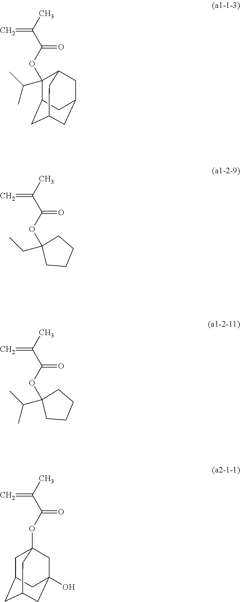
C=C(C)C(=O)OC1(C(C)C)C2CC3CC(CC1C3)C2.C=C(C)C(=O)OC1(CC)CCCC1.C=C(C)C(=O)OC1(C(C)C)CCCC1.C=C(C)C(=O)OC12CC3(O)CC(CC(C3)C1)C2
